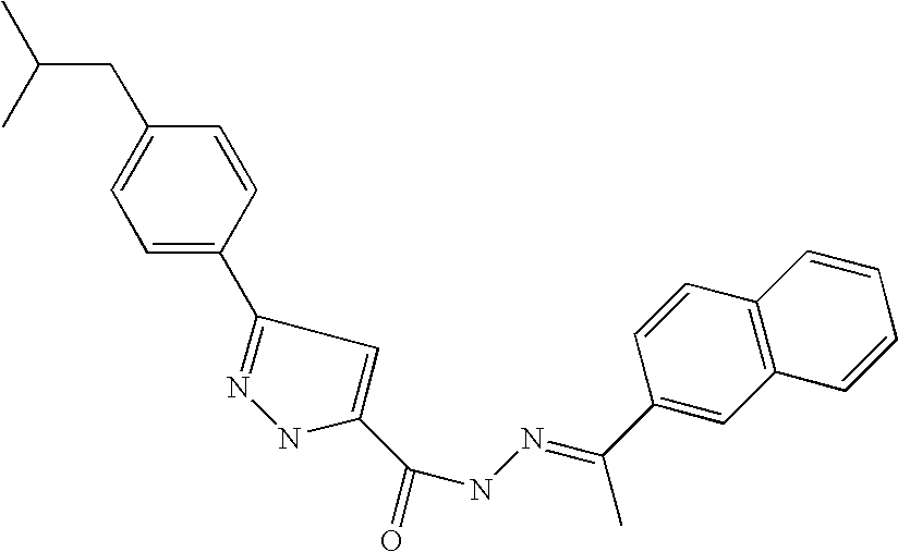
C1=C(C2=NNC(C(=O)NN=C(C3=CC4=C(C=C3)C=CC=C4)C)=C2)C=CC(CC(C)C)=C1
